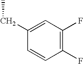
C1(CC)=CC(F)=C(F)C=C1
